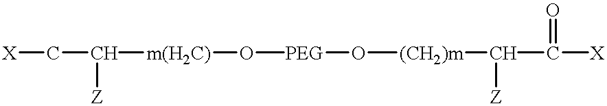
[X]CC([m(H2C)]O[PEG]O[(CH2)m]C(C([X])=O)[Z])[Z]
